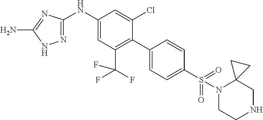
C1(NC2=CC(C(F)(F)F)=C(C3=CC=C(S(=O)(=O)N4CCNCC45CC5)C=C3)C(Cl)=C2)=NNC(N)=N1
